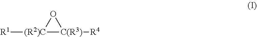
[R1][(R2)C]1[C(R3)]([R4])O1
